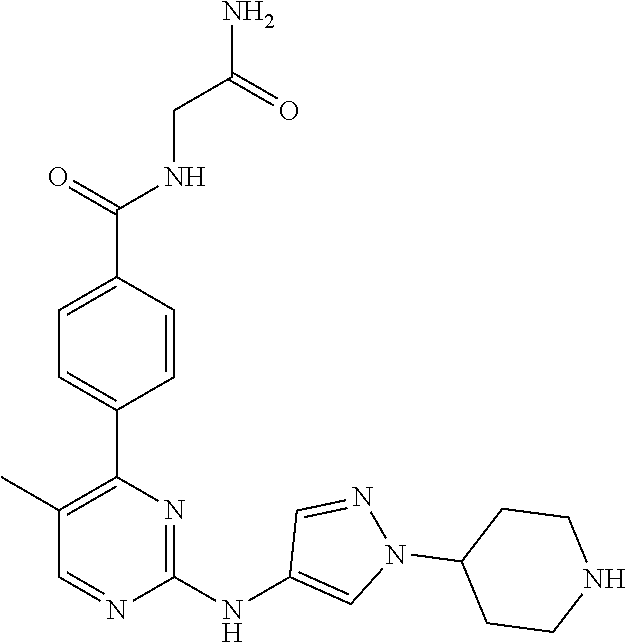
C1(C2=C(C)C=NC(NC3=CN(C4CCNCC4)N=C3)=N2)=CC=C(C(NCC(N)=O)=O)C=C1
